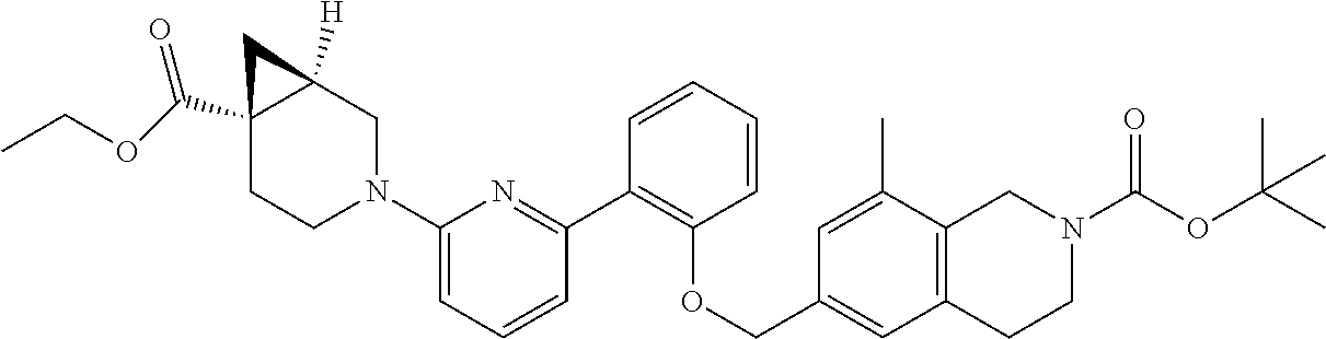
C1(N2CC3([H])C(C(=O)OCC)(CC2)C3)=CC=CC(C2=C(OCC3=CC4=C(C(C)=C3)CN(C(=O)OC(C)(C)C)CC4)C=CC=C2)=N1
